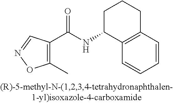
C12=C(C=CC=C1)C(NC(C1=C(C)ON=C1)=O)CCC2
